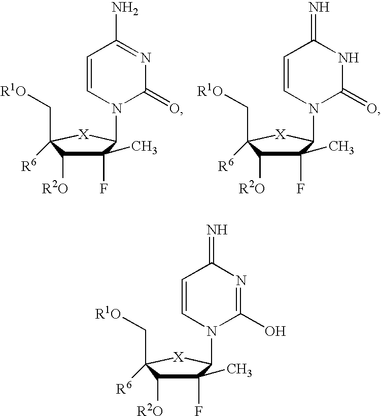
C1(C)(F)C([R2O])C([R6])(C[R1O])[X]C1N1C(=O)N=C(N)C=C1.C1(C)(F)C([R2O])C([R6])(C[R1O])[X]C1N1C(=O)NC(=N)C=C1.C1(C)(F)C([R2O])C([R6])(C[R1O])[X]C1N1C(O)=NC(=N)C=C1
